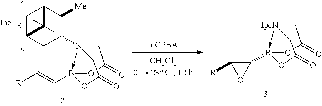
N12(C3CC4CC(C3[Me])C4(C)C)->B(C=C[R])(OC(=O)C1)OC(=O)C2.[IpcN]12->B(C3C([R])O3)(OC(=O)C1)OC(=O)C2
